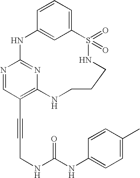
C1=CC=C2C=C1NC1=NC(=C(C#CCNC(NC3=CC=C(C)C=C3)=O)C=N1)NCCCNS2(=O)=O
